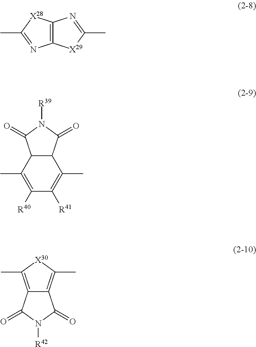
C12=C([X29]C(C)=N1)N=C(C)[X28]2.C12C(C(=O)N([R39])C1=O)C(C)=C([R41])C([R40])=C2C.C12=C(C)[X30]C(C)=C1C(=O)N([R42])C2=O
